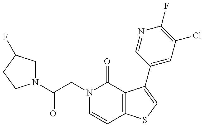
N1(C(CN2C=CC3=C(C2=O)C(C2=CC(Cl)=C(F)N=C2)=CS3)=O)CC(F)CC1
